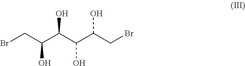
BrCC(C(C(C(CBr)O)O)O)O
